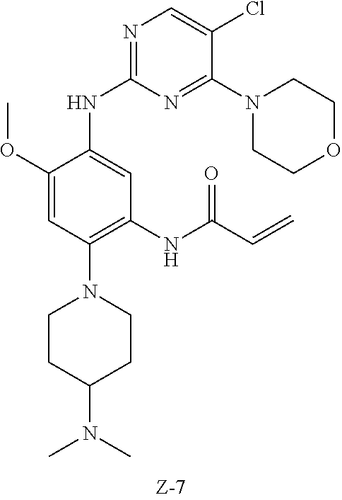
N1=C(NC2=CC(NC(C=C)=O)=C(N3CCC(N(C)C)CC3)C=C2OC)N=C(N2CCOCC2)C(Cl)=C1
